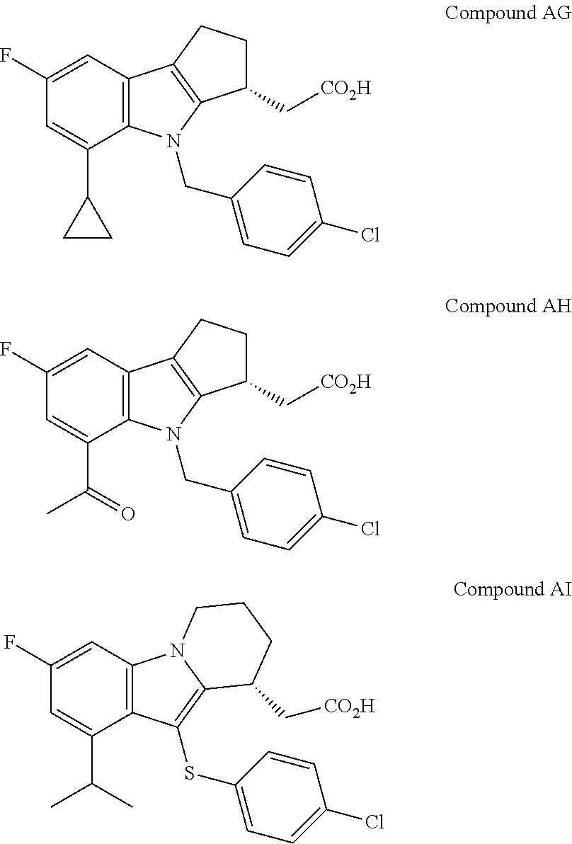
C12=C(C=C(F)C=C1C1CC1)C1=C(N2CC2=CC=C(Cl)C=C2)C(C[CO2H])CC1.C12=C(C=C(F)C=C1C(=O)C)C1=C(N2CC2=CC=C(Cl)C=C2)C(C[CO2H])CC1.C12=C(C=C(F)C=C1C(C)C)N1C(=C2SC2=CC=C(Cl)C=C2)C(C[CO2H])CCC1
